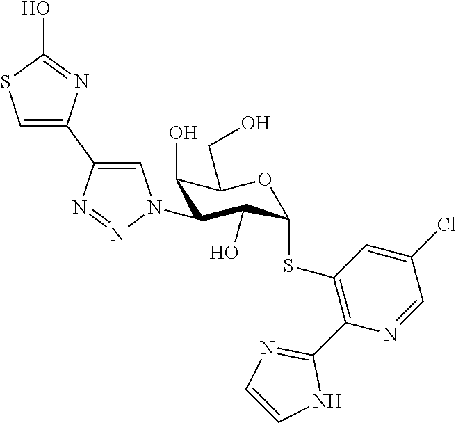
C1(O)C(N2C=C(C3=CSC(O)=N3)N=N2)C(O)C(SC2=C(C3=NC=CN3)N=CC(Cl)=C2)OC1CO
